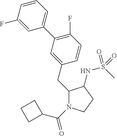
C1(CC2=CC(C3=CC=CC(F)=C3)=C(F)C=C2)N(C(=O)C2CCC2)CCC1NS(C)(=O)=O
